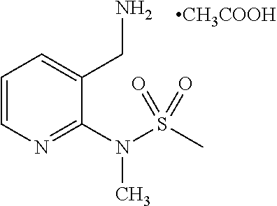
C1=CN=C(N(S(C)(=O)=O)C)C(CN)=C1.[CH3COOH]
